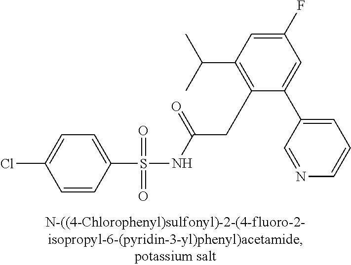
C1(S(NC(CC2=C(C(C)C)C=C(F)C=C2C2=CC=CN=C2)=O)(=O)=O)=CC=C(Cl)C=C1
